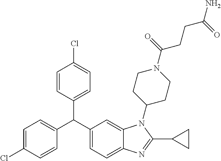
C1=C(Cl)C=CC(C(C2=CC=C3C(=C2)N(C2CCN(C(=O)CCC(N)=O)CC2)C(C2CC2)=N3)C2=CC=C(Cl)C=C2)=C1
